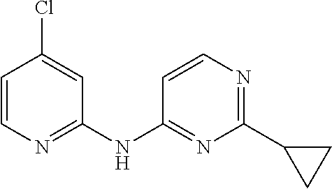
C1=C(Cl)C=CN=C1NC1=NC(C2CC2)=NC=C1
